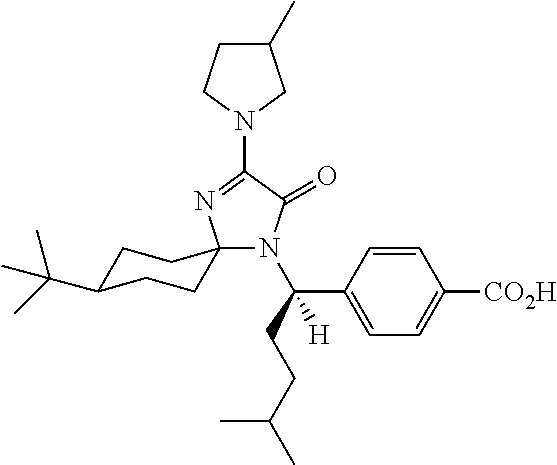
C1(N2CC(C)CC2)=NC2(N(C(CCC(C)C)(C3=CC=C([CO2H])C=C3)[H])C1=O)CCC(C(C)(C)C)CC2
